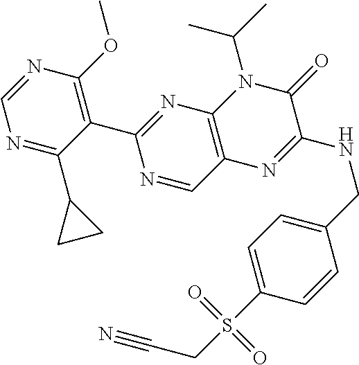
C1(C2=NC3=C(C=N2)N=C(NCC2=CC=C(S(CC#N)(=O)=O)C=C2)C(=O)N3C(C)C)=C(OC)N=CN=C1C1CC1
